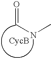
C(NC)=O
